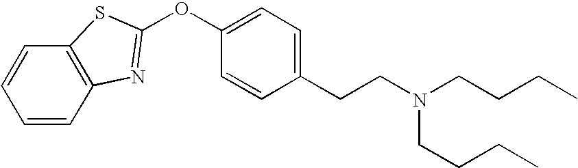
C1=CC2=C(C=C1)SC(OC1=CC=C(CCN(CCCC)CCCC)C=C1)=N2
